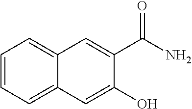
C1=CC=C2C(=C1)C=C(C(N)=O)C(O)=C2
